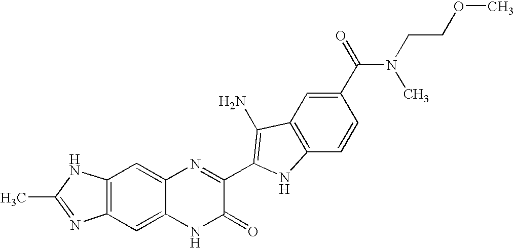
C1=C2C(=CC3=C1N=C(C)N3)N=C(C1=C(N)C3=C(C=CC(C(=O)N(C)CCOC)=C3)N1)C(=O)N2
